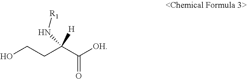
OCCC(C([OH])=O)([H])N[R1]
